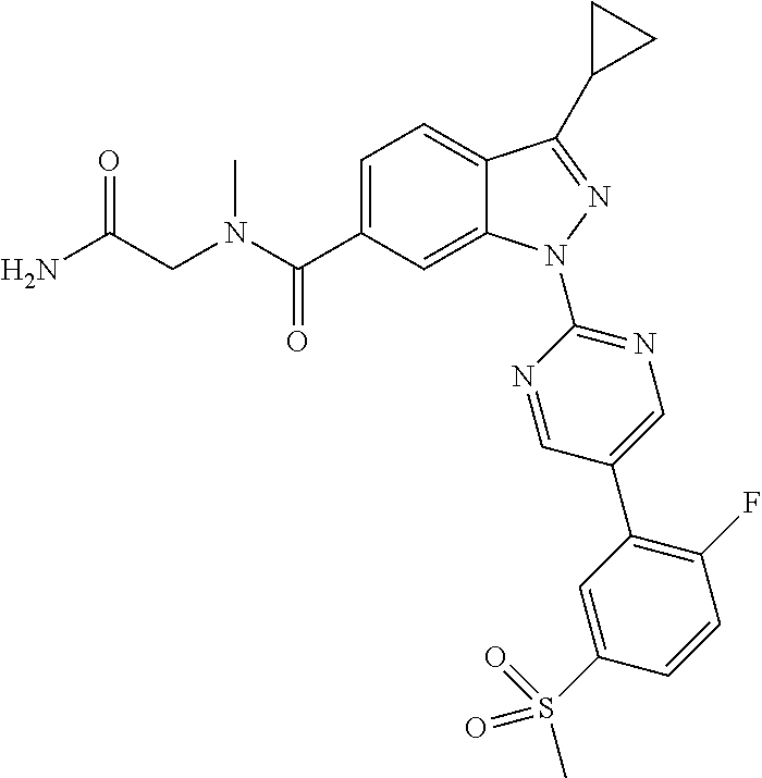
C(N(C)C(C1=CC=C2C(=C1)N(C1=NC=C(C3=C(F)C=CC(S(C)(=O)=O)=C3)C=N1)N=C2C1CC1)=O)C(=O)N
